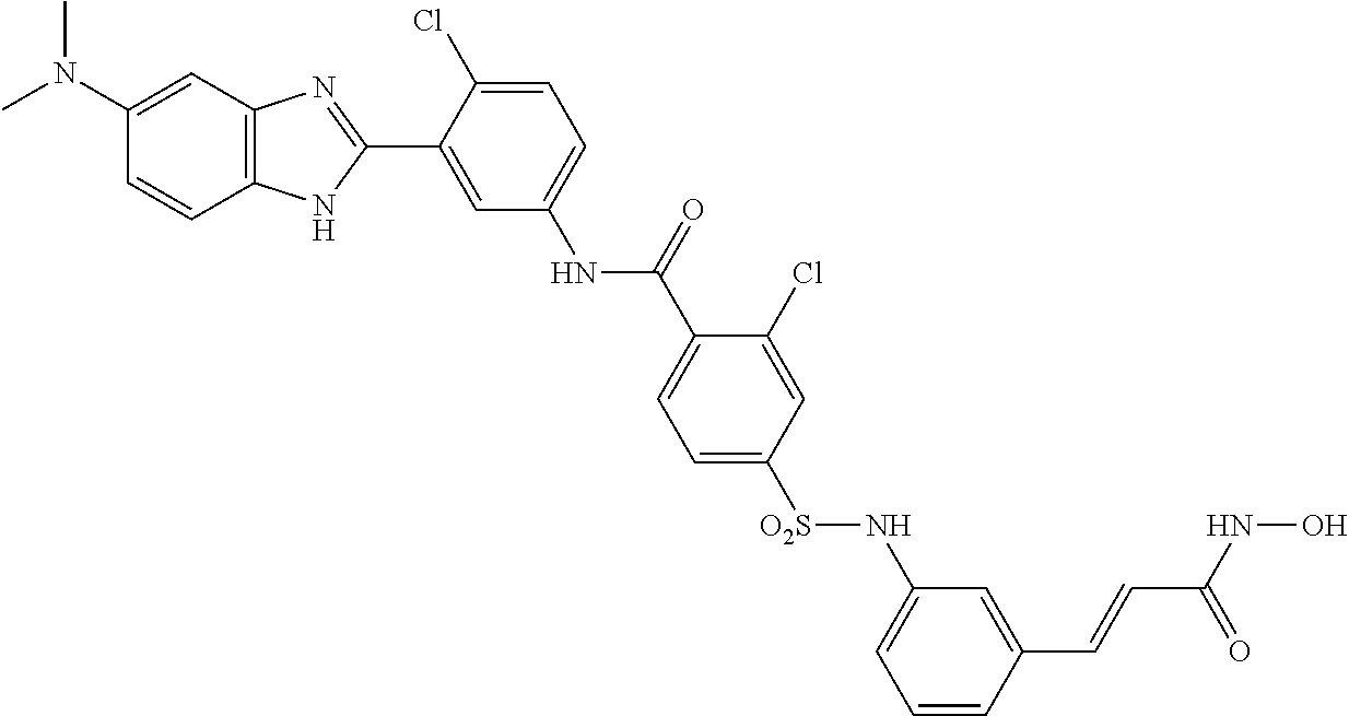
N(C1=CC=C(Cl)C(C2=NC3=C(N2)C=CC(N(C)C)=C3)=C1)C(=O)C1=CC=C([SO2]NC2=CC=CC(C=CC(NO)=O)=C2)C=C1Cl
